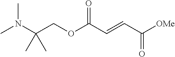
N(C(COC(C=CC([OMe])=O)=O)(C)C)(C)C
